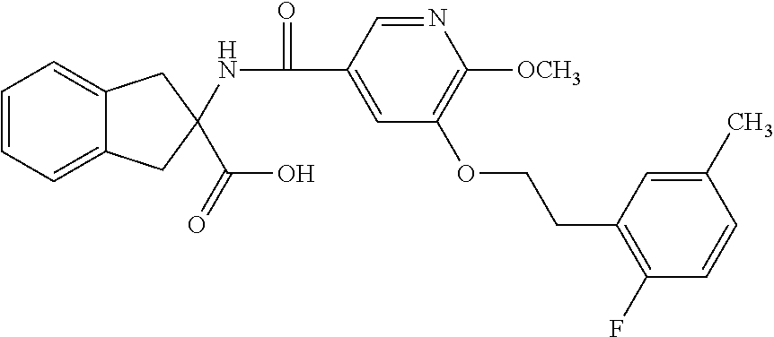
C12=CC=CC=C1CC(C(O)=O)(NC(=O)C1=CC(OCCC3=C(F)C=CC(C)=C3)=C([OCH3])N=C1)C2
